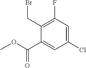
C1(C(=O)OC)=CC(Cl)=CC(F)=C1CBr
